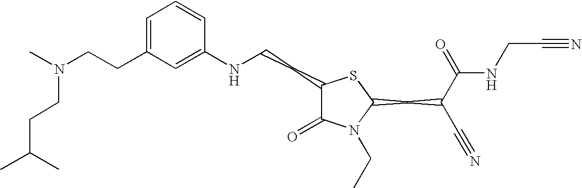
C(CC1=CC=CC(NCCC2C(=O)N(CC)C(CC(C#N)C(=O)NCC#N)S2)=C1)N(C)CCC(C)C
